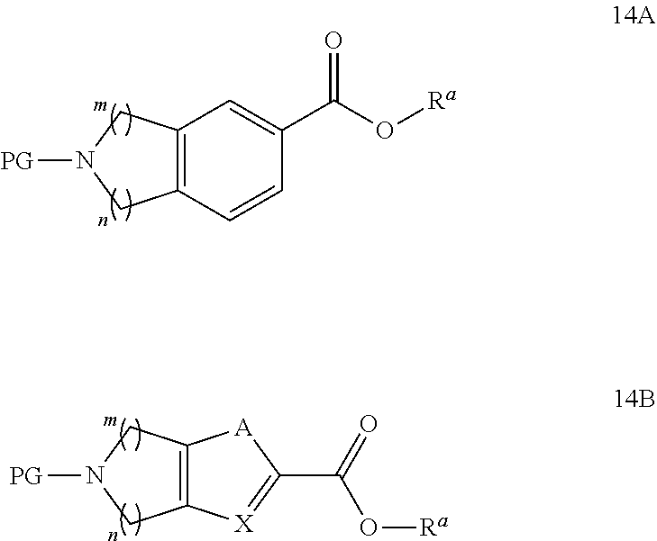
C12=C(C=CC(C(O[Ra])=O)=C1)CN([PG])C2.C12=C(CN([PG])C1)[X]=C(C(O[Ra])=O)[A]2
